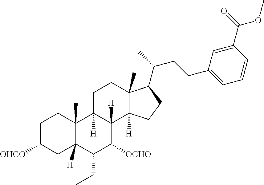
C1C([OHCO])CC2([H])C(C)(C1)C1([H])C([H])(C([OCHO])C2CC)C2([H])C(C)(CC1)C(C(CCC1=CC=CC(C(=O)OC)=C1)C)CC2
